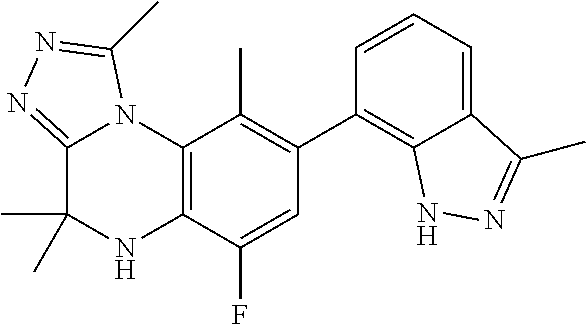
C1(C2=C3C(=CC=C2)C(C)=NN3)=C(C)C2=C(C(F)=C1)NC(C)(C)C1=NN=C(C)N21
